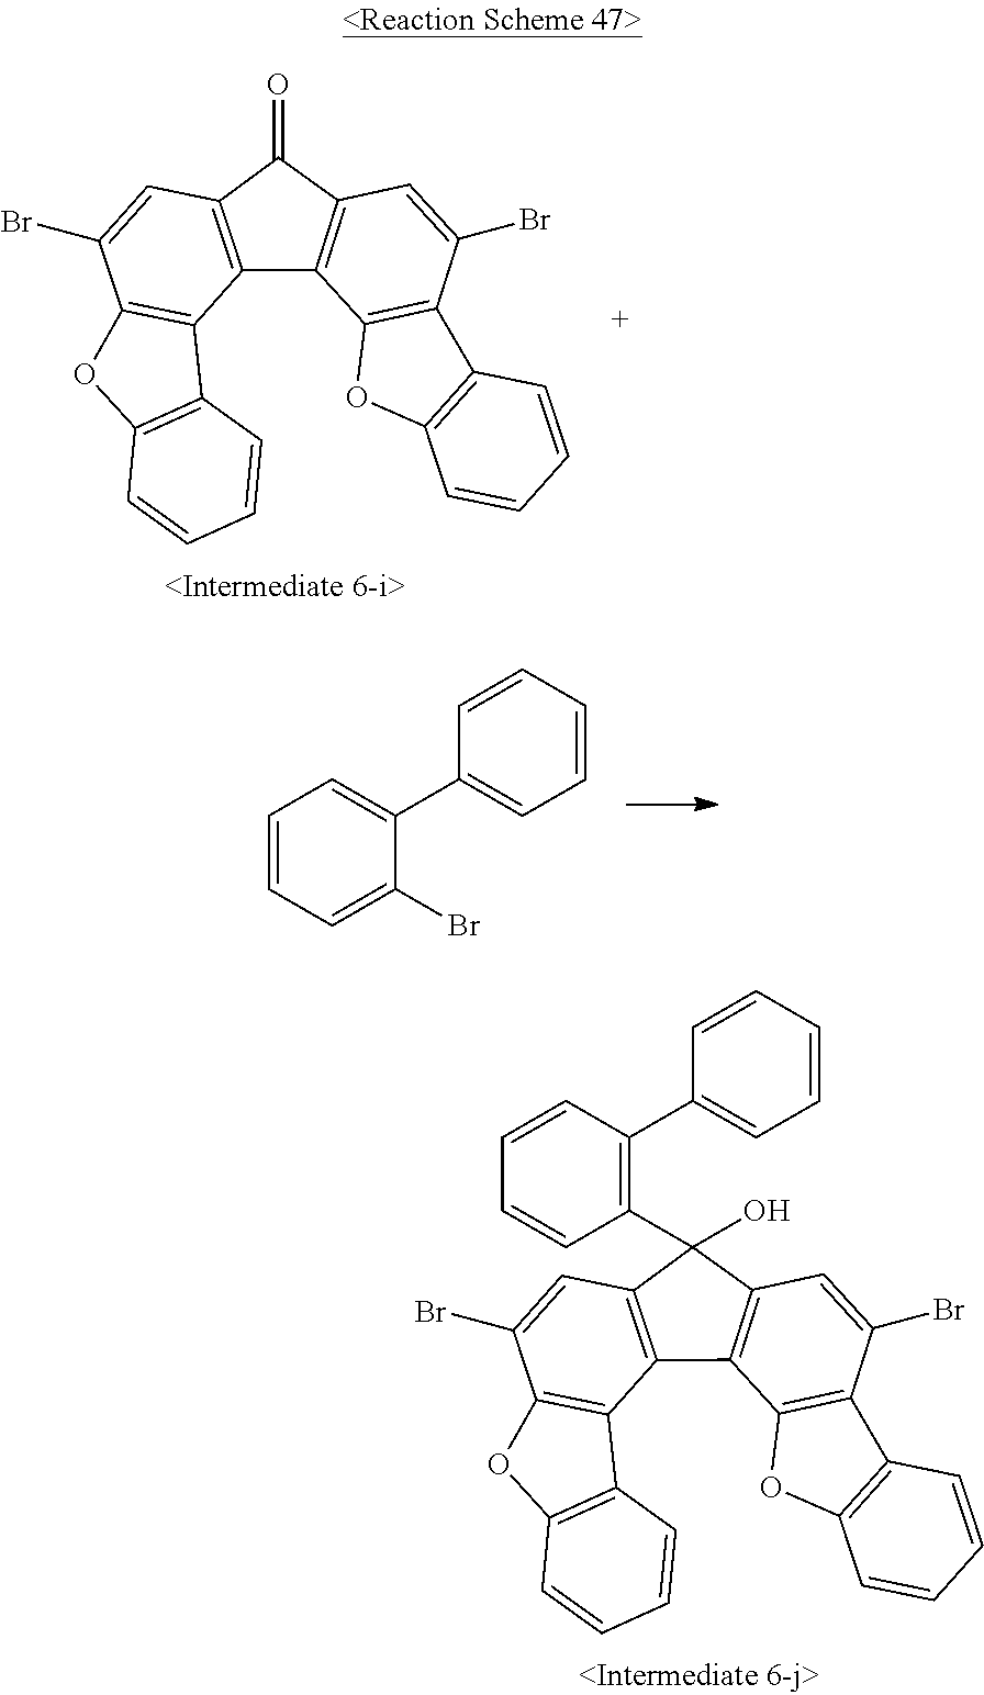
C12=C(C=C(Br)C3=C1C1=C(O3)C=CC=C1)C(O)(C1=C(C3=CC=CC=C3)C=CC=C1)C1=C2C2=C(C(Br)=C1)C1=C(O2)C=CC=C1.C12=C(C=C(Br)C3=C1C1=C(O3)C=CC=C1)C(=O)C1=C2C2=C(C(Br)=C1)C1=C(O2)C=CC=C1.C1=CC=C(Br)C(C2=CC=CC=C2)=C1
